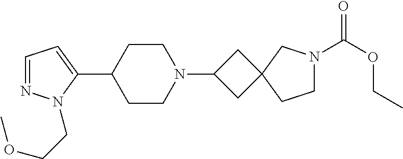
C1=NN(CCOC)C(C2CCN(C3CC4(C3)CCN(C(OCC)=O)C4)CC2)=C1
